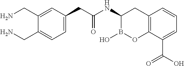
C1=C(CC(NC2B(O)OC3=C(C2)C=CC=C3C(=O)O)=O)C=C(CN)C(CN)=C1
